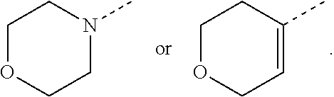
C1OCC=C(C)C1.C1OCCN(C)C1
